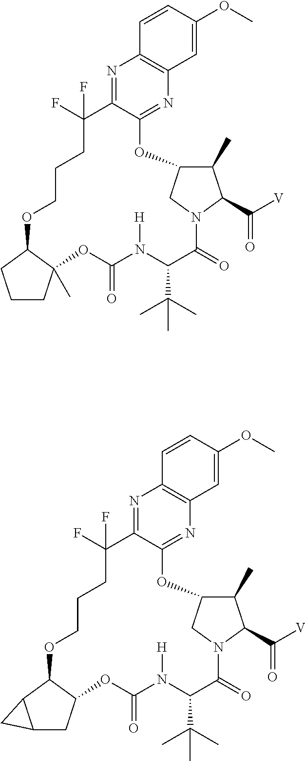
N1=C2C(=NC3=C1C=CC(OC)=C3)OC1C(C)C(C([V])=O)N(C(=O)C(C(C)(C)C)N([H])C(=O)OC3(C)C(OCCCC2(F)F)CCC3)C1.N1=C2C(=NC3=C1C=CC(OC)=C3)OC1C(C)C(C([V])=O)N(C(=O)C(C(C)(C)C)N([H])C(=O)OC3C(OCCCC2(F)F)C2C(C3)C2)C1
